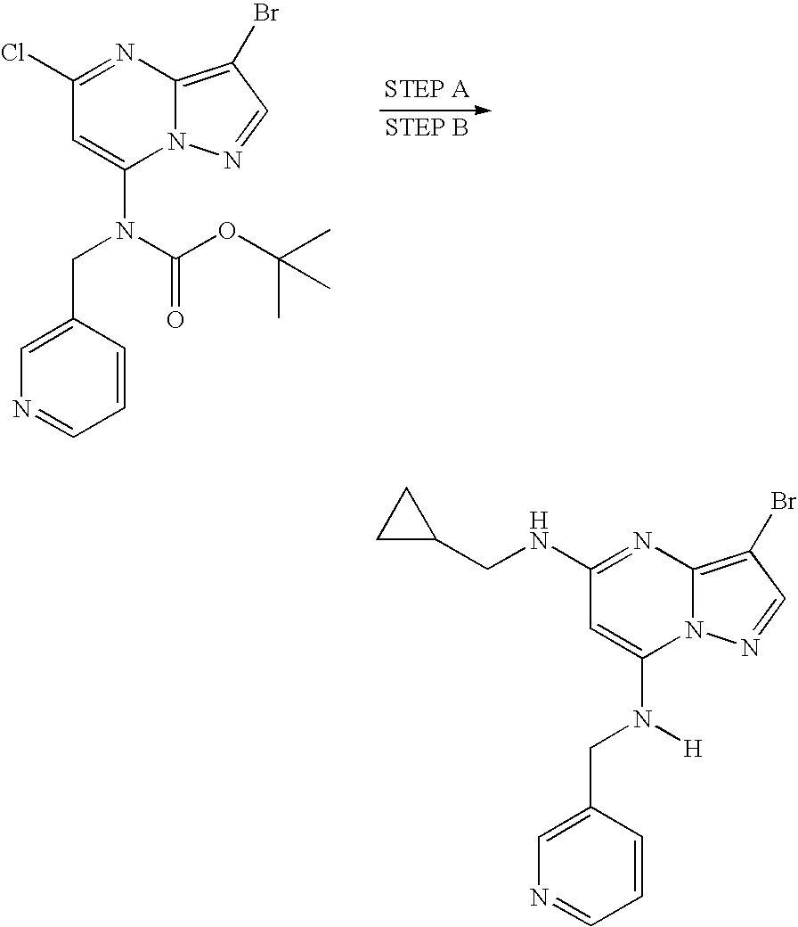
C1(Cl)=NC2=C(Br)C=NN2C(N(CC2=CN=CC=C2)C(OC(C)(C)C)=O)=C1.C1(NCC2CC2)=NC2=C(Br)C=NN2C(N(CC2=CN=CC=C2)[H])=C1
